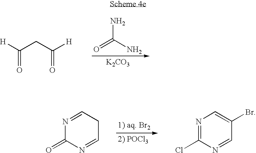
[K2CO3].[H]C(CC([H])=O)=O.O=C(N)N.N1=C(Cl)N=CC(Br)=C1.N1=CCC=NC1=O
